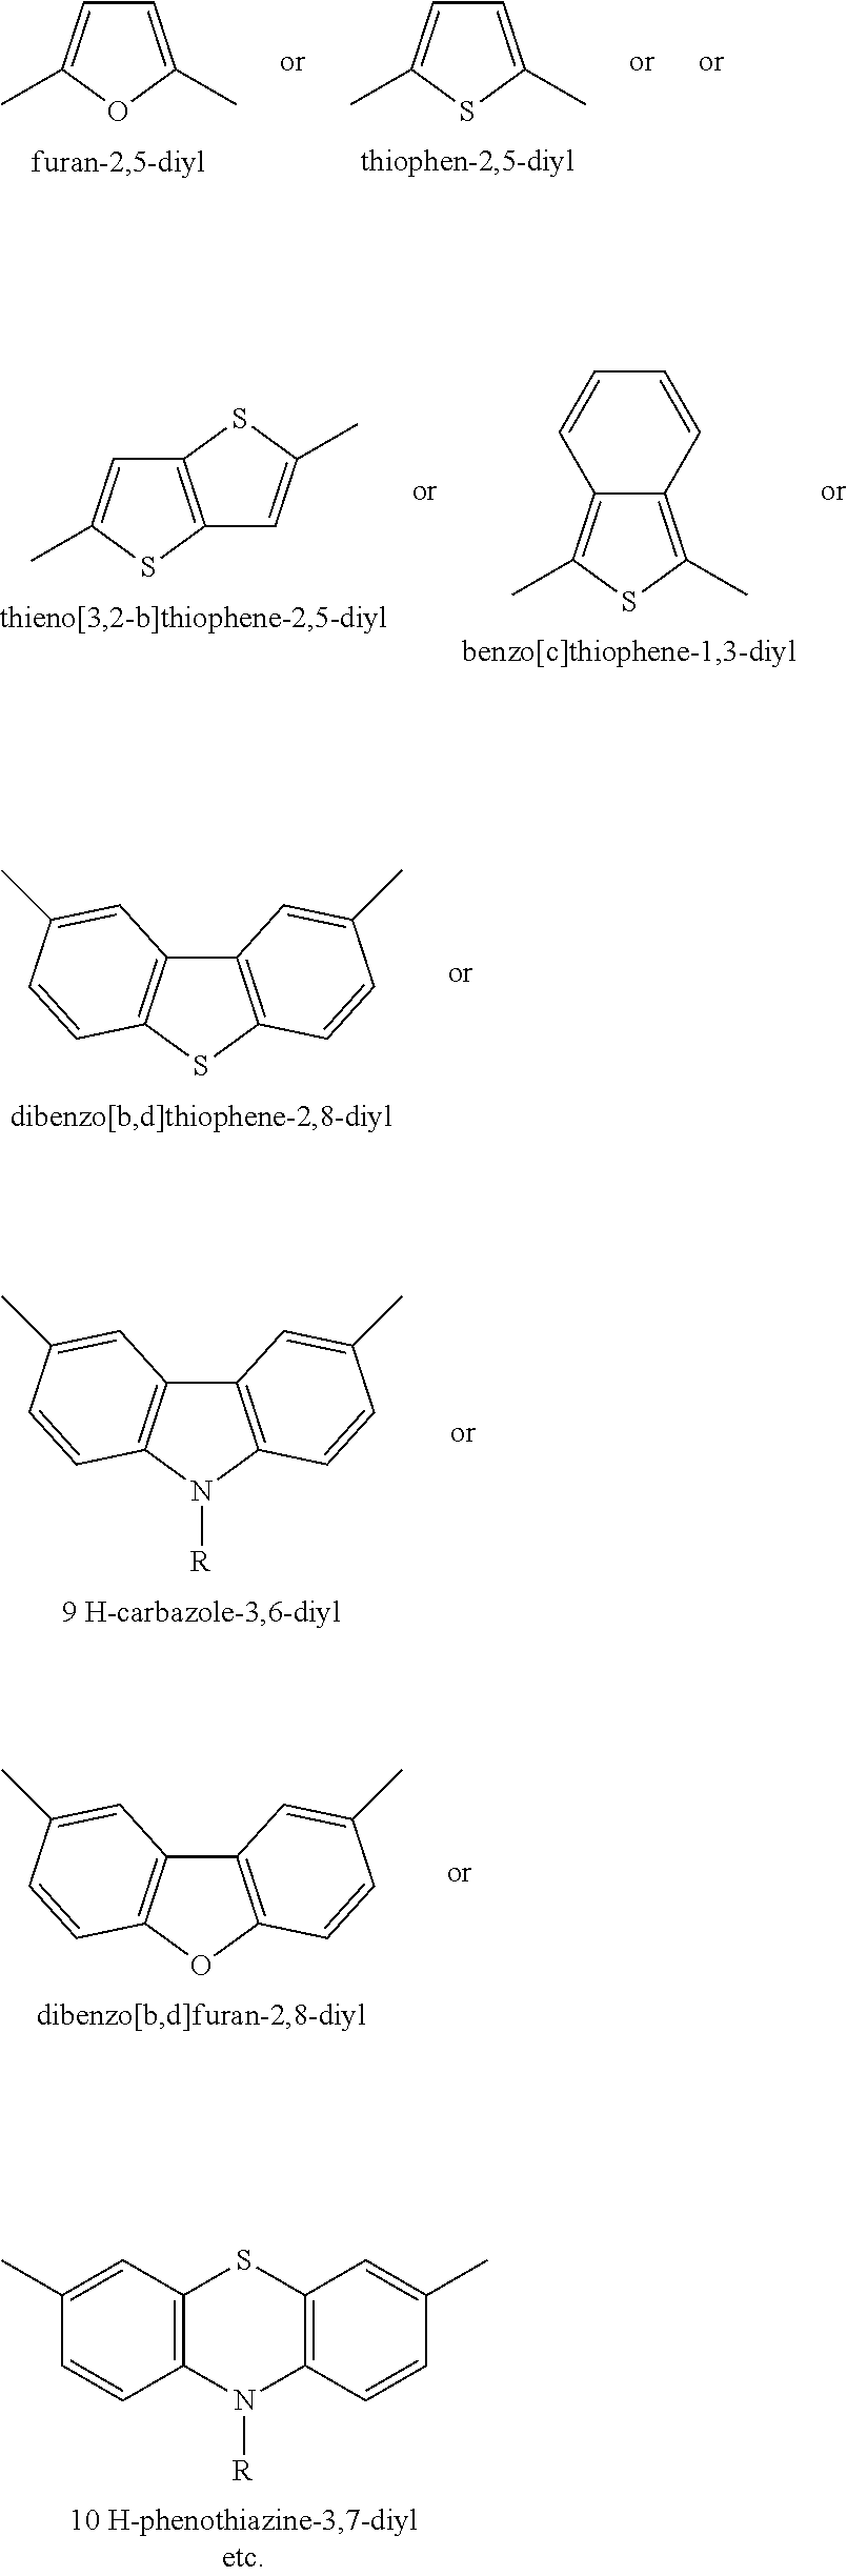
C1=C(C)OC(C)=C1.C1=C(C)SC(C)=C1.C12=C(SC(C)=C1)C=C(C)S2.C12=C(C)SC(C)=C1C=CC=C2.C12=C(C=C(C)C=C1)SC1=C(N2[R])C=CC(C)=C1.C12=C(SC3=C1C=C(C)C=C3)C=CC(C)=C2.C12=C(N([R])C3=C1C=C(C)C=C3)C=CC(C)=C2.C12=C(OC3=C1C=C(C)C=C3)C=CC(C)=C2
